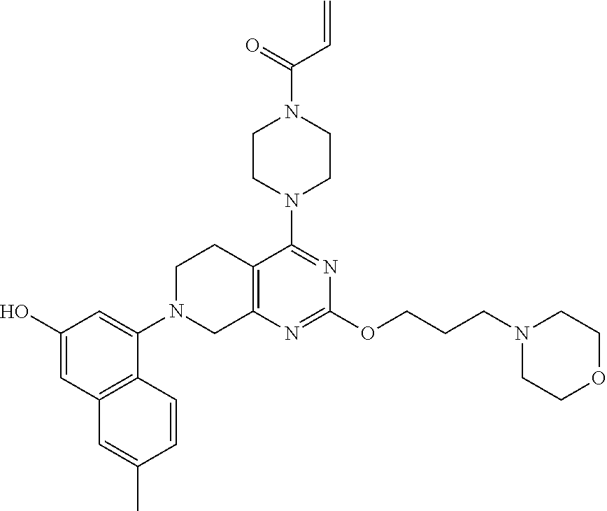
C1(O)=CC2=C(C(N3CC4=C(CC3)C(N3CCN(C(C=C)=O)CC3)=NC(OCCCN3CCOCC3)=N4)=C1)C=CC(C)=C2
